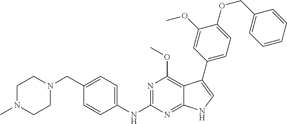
C1N(C)CCN(CC2=CC=C(NC3=NC(OC)=C4C(=N3)NC=C4C3=CC=C(OCC4=CC=CC=C4)C(OC)=C3)C=C2)C1
